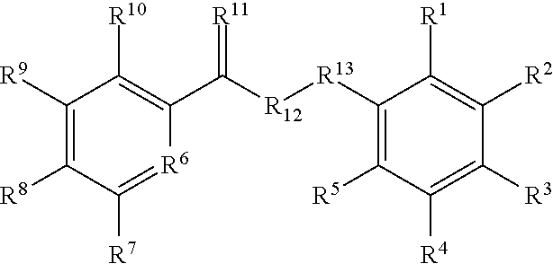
C1([R9])=C([R8])C([R7])=[R6]C(C([R12][R13]C2=C([R5])C([R4])=C([R3])C([R2])=C2[R1])=[R11])=C1[R10]
